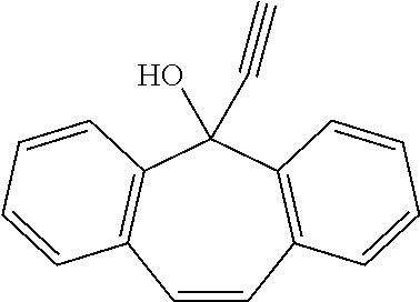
C1=CC2=C(C(O)(C#C)C3=C1C=CC=C3)C=CC=C2
